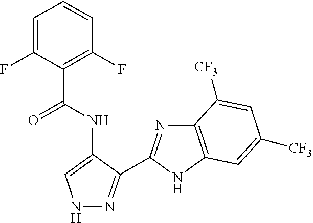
C1=CC(F)=C(C(NC2=CNN=C2C2=NC3=C(N2)C=C([CF3])C=C3[CF3])=O)C(F)=C1
